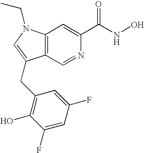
C12=C(N(CC)C=C1CC1=C(O)C(F)=CC(F)=C1)C=C(C(NO)=O)N=C2
